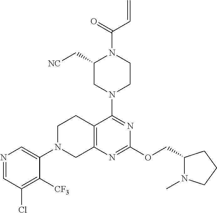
N1=CC(Cl)=C([CF3])C(N2CC3=C(CC2)C(N2CC(C[NC])N(C(=O)C=C)CC2)=NC(OCC2N(C)CCC2)=N3)=C1
